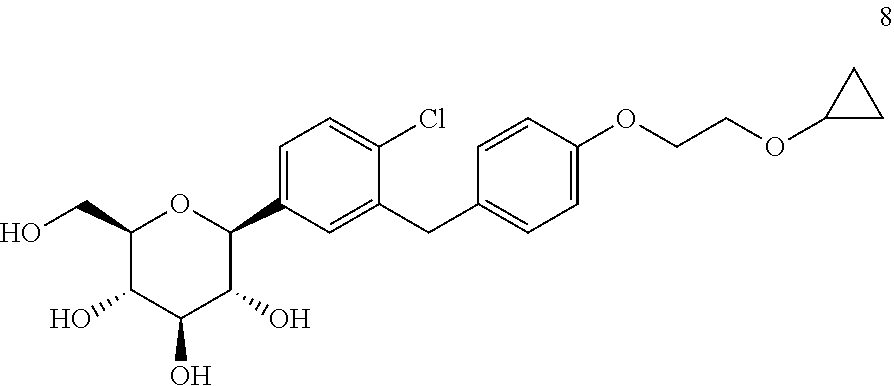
C1(CO)C(O)C(O)C(O)C(C2=CC=C(Cl)C(CC3=CC=C(OCCOC4CC4)C=C3)=C2)O1
